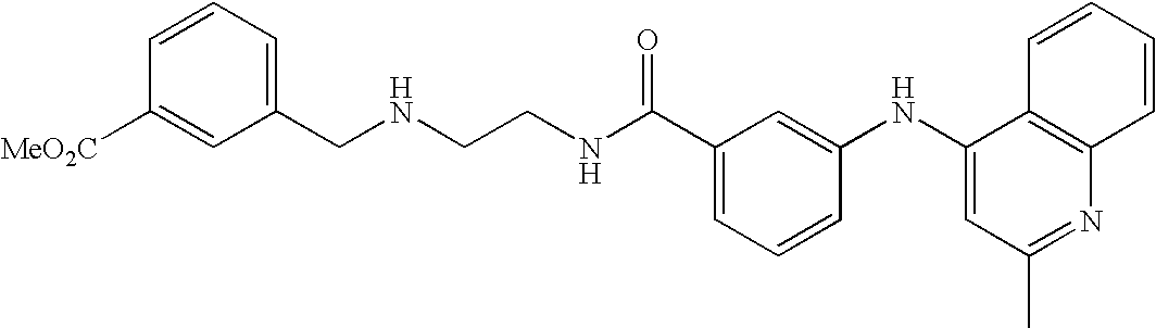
N(CCNC(C1=CC=CC(NC2=CC(C)=NC3=C2C=CC=C3)=C1)=O)CC1=CC=CC([CO2Me])=C1
